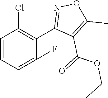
C1=CC=C(F)C(C2=NOC(C)=C2C(=O)OCC)=C1Cl
